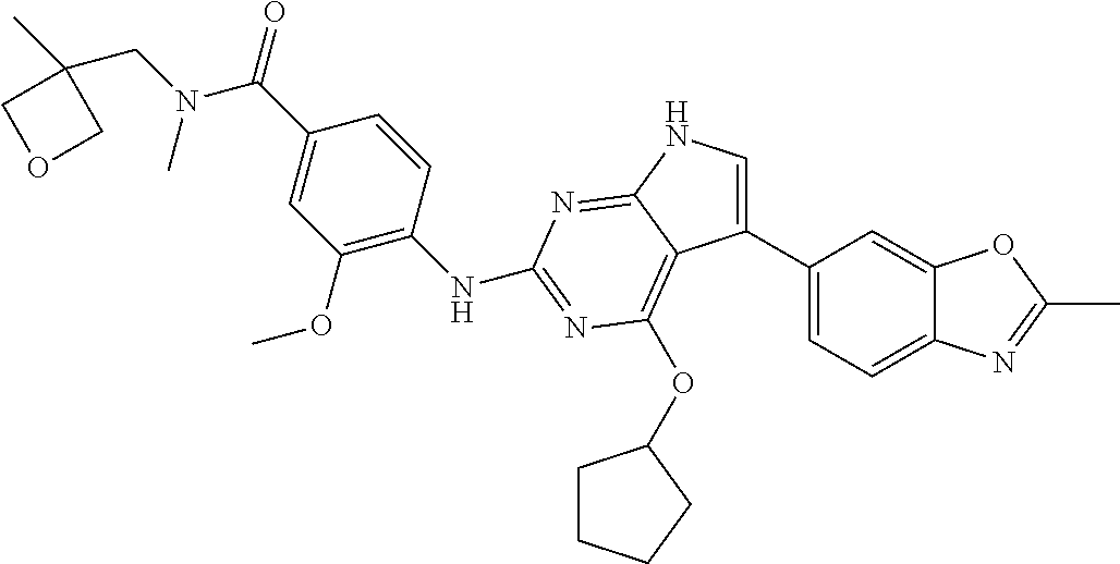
N(C(C1=CC(OC)=C(NC2=NC(OC3CCCC3)=C3C(C4=CC=C5C(=C4)OC(C)=N5)=CNC3=N2)C=C1)=O)(CC1(C)COC1)C
